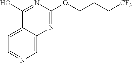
C1=C2C(=CN=C1)N=C(OCCC[CF3])N=C2O
